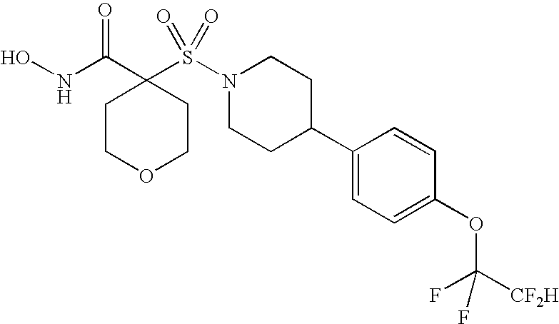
C1COCCC1(C(NO)=O)S(N1CCC(C2=CC=C(OC([CF2H])(F)F)C=C2)CC1)(=O)=O
